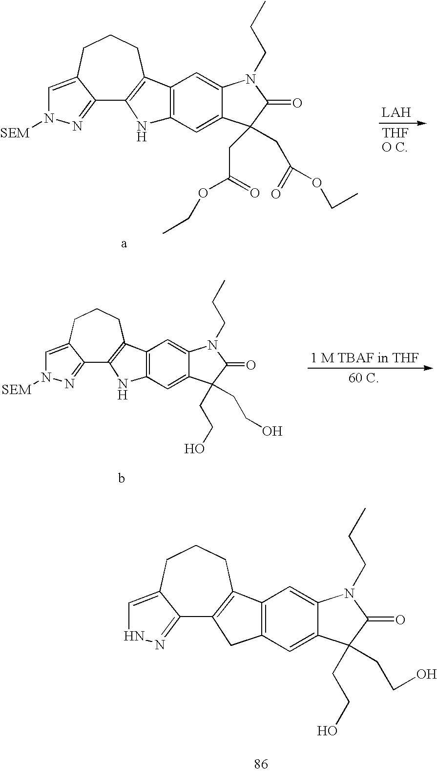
C12=NNC=C1CCCC1=C2CC2=C1C=C1C(=C2)C(CCO)(CCO)C(=O)N1CCC.C12=NN([SEM])C=C1CCCC1=C2NC2=C1C=C1C(=C2)C(CC(OCC)=O)(CC(OCC)=O)C(=O)N1CCC.C12=NN([SEM])C=C1CCCC1=C2NC2=C1C=C1C(=C2)C(CCO)(CCO)C(=O)N1CCC
